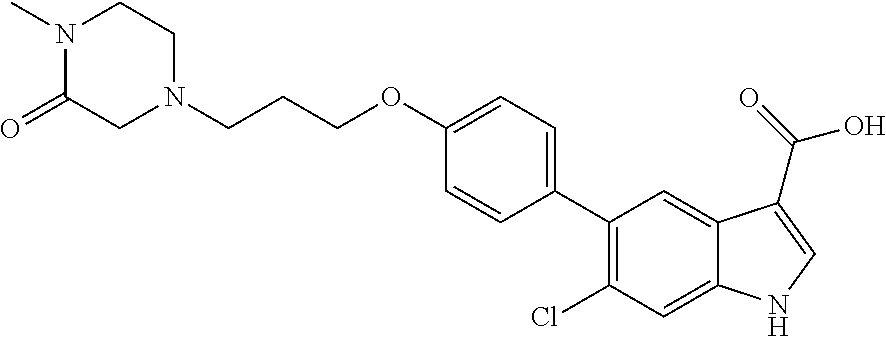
C1(C2=C(Cl)C=C3C(=C2)C(C(=O)O)=CN3)=CC=C(OCCCN2CCN(C)C(=O)C2)C=C1
